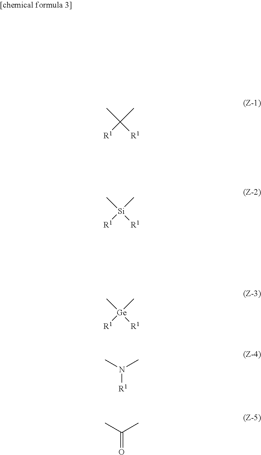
CC([R1])(C)[R1].C[Si]([R1])(C)[R1].C[Ge]([R1])(C)[R1].CN([R1])C.CC(=O)C
